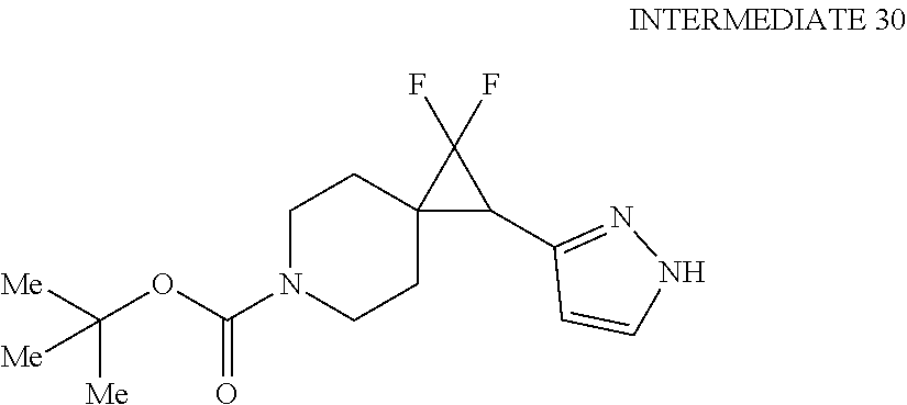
C1CC2(CCN1C(OC([Me])([Me])[Me])=O)C(C1=NNC=C1)C2(F)F
